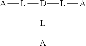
[A][L][D]([L][A])[L][A]
